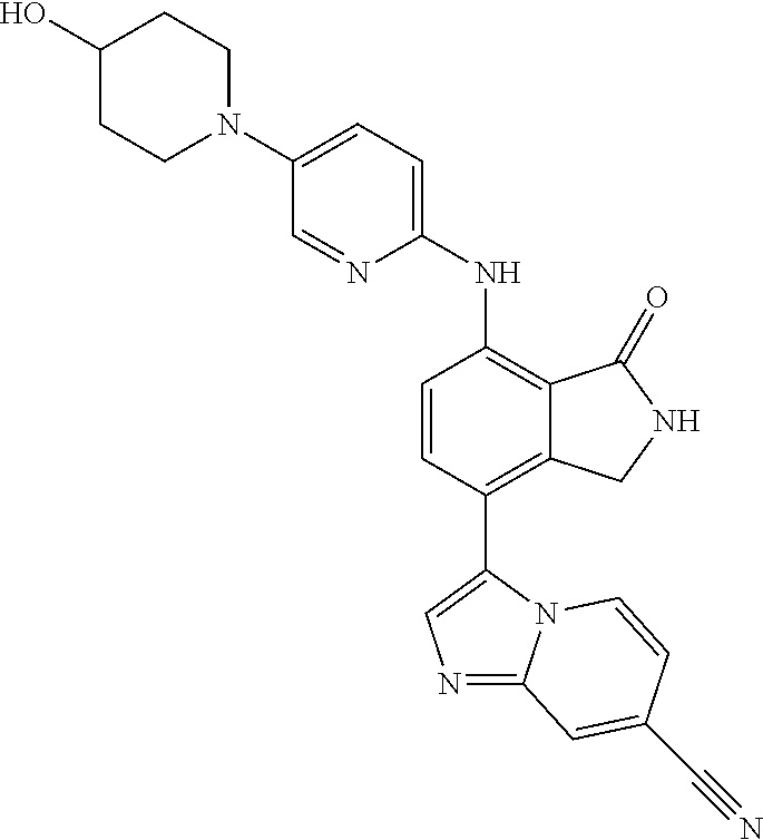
N1(C2=CC=C(NC3=C4C(=C(C5=CN=C6N5C=CC(C#N)=C6)C=C3)CNC4=O)N=C2)CCC(O)CC1
